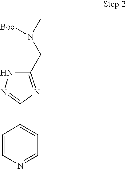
C1(CN(C)[Boc])=NC(C2=CC=NC=C2)=NN1
